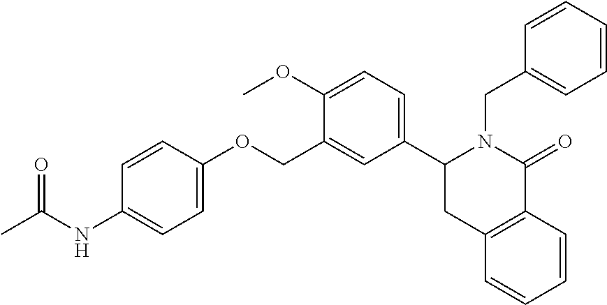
C12=C(C=CC=C1)CC(C1=CC=C(OC)C(COC3=CC=C(NC(C)=O)C=C3)=C1)N(CC1=CC=CC=C1)C2=O
